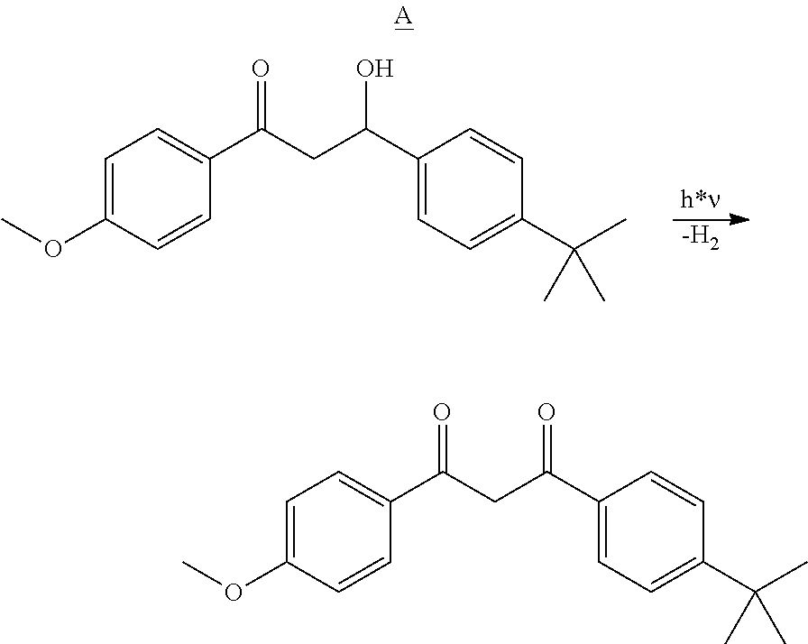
[-H2].C1=C(OC)C=CC(C(CC(C2=CC=C(C(C)(C)C)C=C2)O)=O)=C1.C1=C(OC)C=CC(C(CC(C2=CC=C(C(C)(C)C)C=C2)=O)=O)=C1
